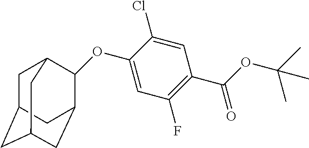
O(C1=CC(F)=C(C(=O)OC(C)(C)C)C=C1Cl)C1C2CC3CC(CC1C3)C2
